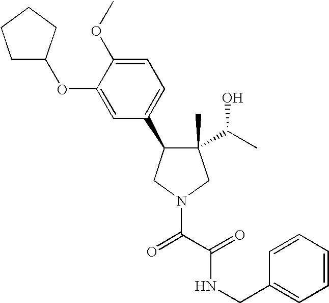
C1(C)(C(C)O)C(C2=CC=C(OC)C(OC3CCCC3)=C2)CN(C(C(=O)NCC2=CC=CC=C2)=O)C1
